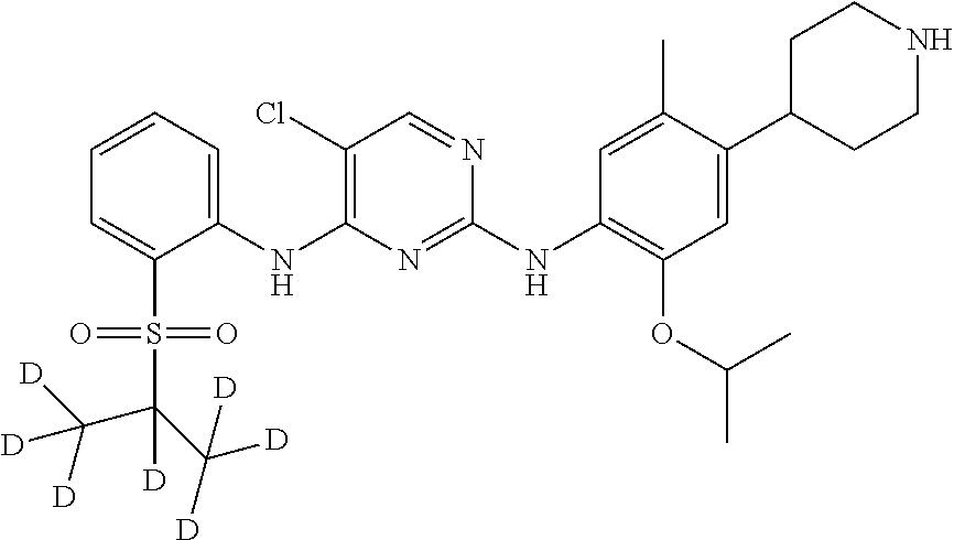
C1(NC2=C(Cl)C=NC(NC3=C(OC(C)C)C=C(C4CCNCC4)C(C)=C3)=N2)=CC=CC=C1S(=O)(=O)C(C([D])([D])[D])(C([D])([D])[D])[D]
